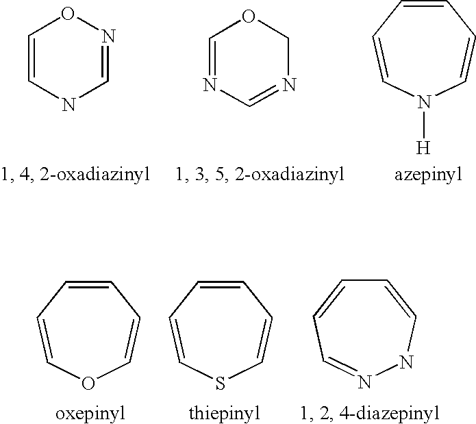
C1=CNC=NO1.C1=NC=NCO1.C1=CC=CN([H])C=C1.C1=CC=COC=C1.C1=CC=CSC=C1.C1=CNN=CC=C1
